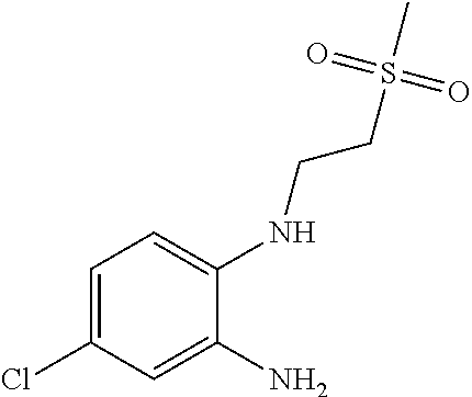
C1=C(Cl)C=C(N)C(NCCS(=O)(=O)C)=C1
